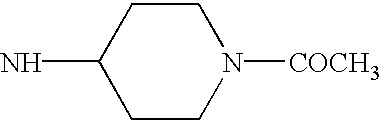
C1CN([COCH3])CCC1N
